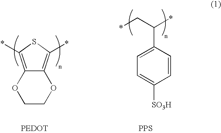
C1COC2=C(*)SC(*)=C2O1.C1=C(C(*)C*)C=CC([SO3H])=C1.[PPS]
